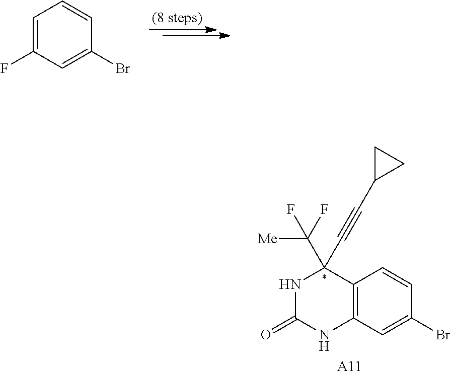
C12=C(C=C(Br)C=C1)NC(=O)NC2(C#CC1CC1)C(F)([Me])F.[A11].C1=C(F)C=C(Br)C=C1
